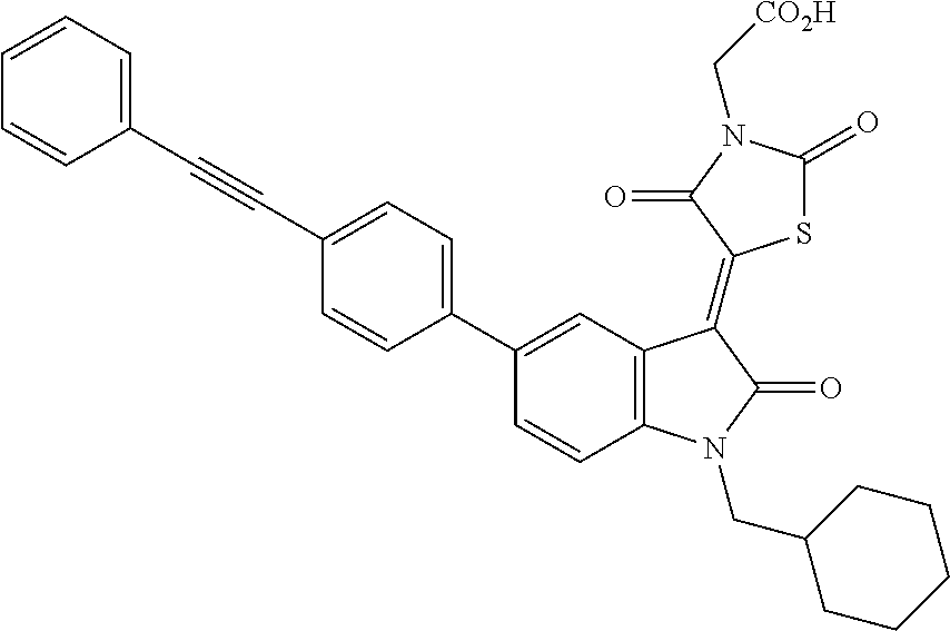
C12=C(C=C(C3=CC=C(C#CC4=CC=CC=C4)C=C3)C=C1)C(=C1SC(=O)N(C[CO2H])C1=O)C(=O)N2CC1CCCCC1
